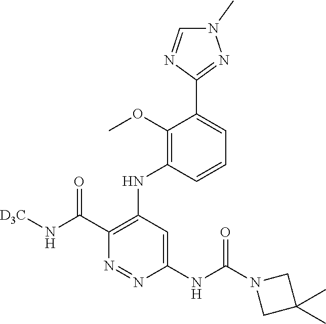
C1=CC(NC2=C(C(N[D3C])=O)N=NC(NC(N3CC(C)(C)C3)=O)=C2)=C(OC)C(C2=NN(C)C=N2)=C1
